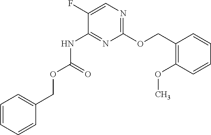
C1(OCC2=C(OC)C=CC=C2)=NC=C(F)C(NC(OCC2=CC=CC=C2)=O)=N1
